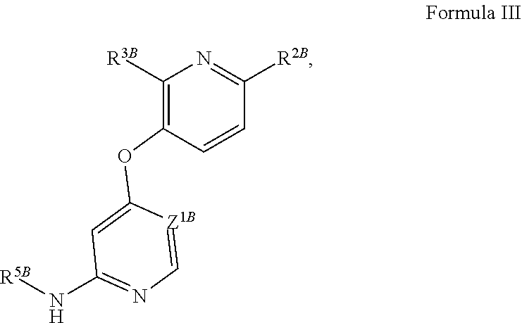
C1([R3B])=C(OC2=CC(N[R5B])=NC=[Z1B]2)C=CC([R2B])=N1
